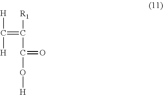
[H]C(=C(C(=O)O[H])[R1])[H]
